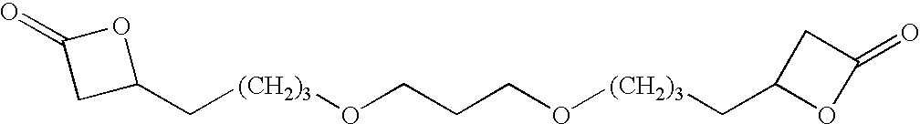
C1C(C[(CH2)3]OCCCO[(CH2)3]CC2OC(=O)C2)OC1=O
